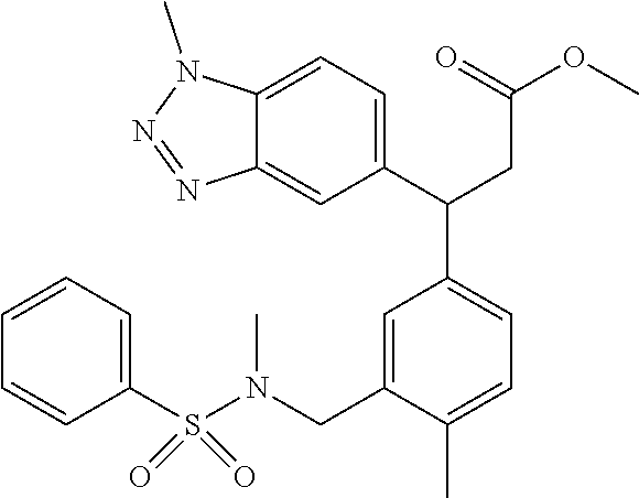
C12=CC=C(C(CC(=O)OC)C3=CC=C(C)C(CN(S(C4=CC=CC=C4)(=O)=O)C)=C3)C=C1N=NN2C
